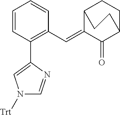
C1=CC(C2=CN([Trt])C=N2)=C(C=C2C(=O)C3CCC2CC3)C=C1
